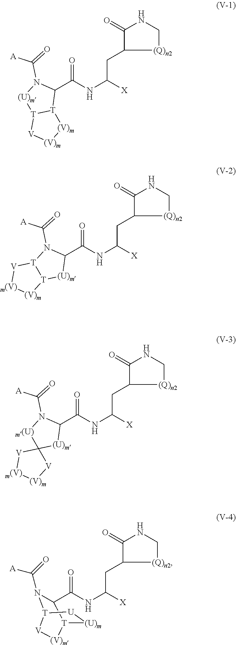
C1(=O)NC[(Q)n2]C1CC(NC(C1N(C(=O)[A])[(U)m][T]2[T]1[(V)m][(V)m][V]2)=O)[X].C1(=O)NC[(Q)n2]C1CC(NC(C1N(C(=O)[A])[T]2[T]([(U)m]1)[(V)m][m(V)][V]2)=O)[X].C1(=O)NC[(Q)n2]C1CC(NC(C1N(C(=O)[A])[m(U)]C2([(U)m]1)[V][m(V)][(V)m][V]2)=O)[X].C1(=O)NC[(Q)n2]C1CC(NC(=O)C1N(C(=O)[A])[T]2[U][(U)m][T]1[(V)m][V]2)[X]
